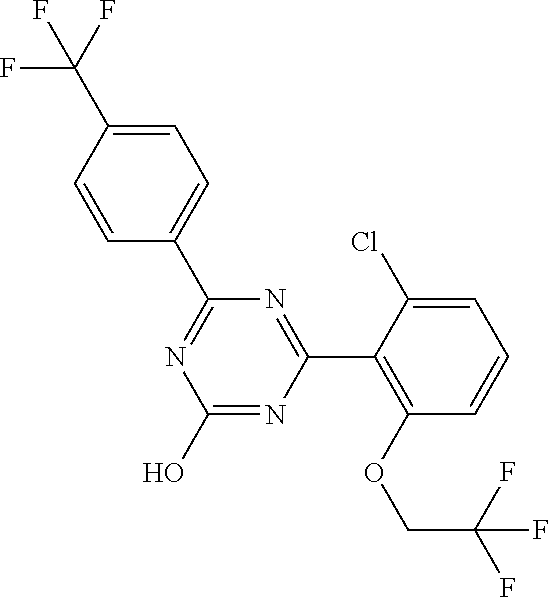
N1=C(C2=CC=C(C(F)(F)F)C=C2)N=C(C2=C(OCC(F)(F)F)C=CC=C2Cl)N=C1O
